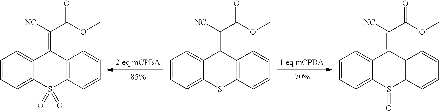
C1=CC=C2C(=C1)C(=C([NC])C(OC)=O)C1=C(S2(=O)=O)C=CC=C1.C1=CC=C2C(=C1)C(=C([NC])C(OC)=O)C1=C(S2)C=CC=C1.C1=CC=C2C(=C1)C(=C([NC])C(OC)=O)C1=C(S2=O)C=CC=C1
